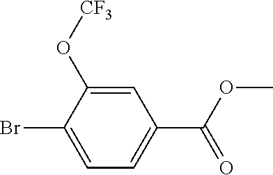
BrC1=CC=C(C(OC)=O)C=C1O[CF3]
